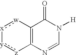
C12=C(N=CN([H])C1=O)[z]:[y][x]:[w]2
